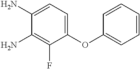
C1(N)=C(F)C(OC2=CC=CC=C2)=CC=C1N
